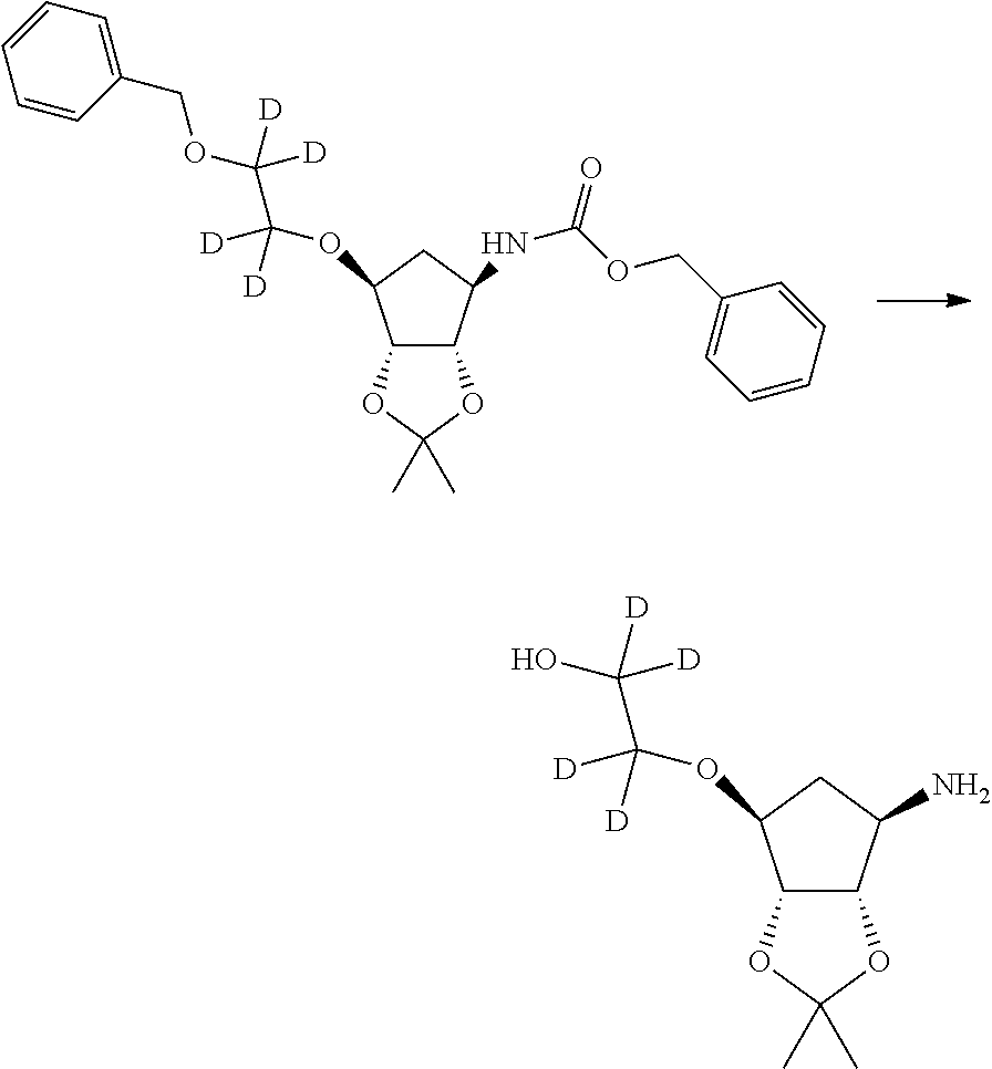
C12C(C(NC(OCC3=CC=CC=C3)=O)CC1OC(C(OCC1=CC=CC=C1)([D])[D])([D])[D])OC(C)(C)O2.C12C(C(N)CC1OC(C(O)([D])[D])([D])[D])OC(C)(C)O2
